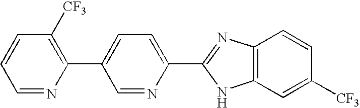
C1=NC(C2=CC=C(C3=NC4=C(N3)C=C([CF3])C=C4)N=C2)=C([CF3])C=C1
